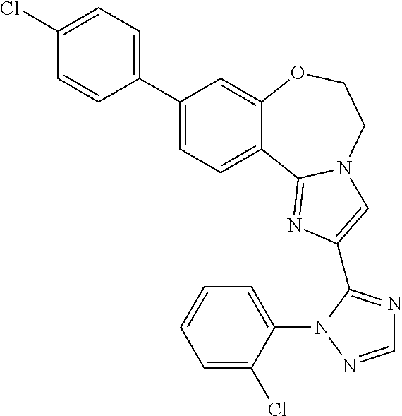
C1(C2=CC=C(Cl)C=C2)=CC=C2C(=C1)OCCN1C2=NC(C2=NC=NN2C2=CC=CC=C2Cl)=C1
